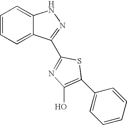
C1=CC=C2C(=C1)NN=C2C1=NC(O)=C(C2=CC=CC=C2)S1
